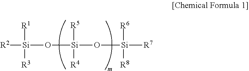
[R2][Si](O[Si](O[Si]([R7])([R8])[R6])([R4])[R5])([R1])[R3]
